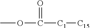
COC([C1][C15])=O
